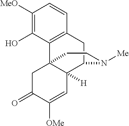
C1([MeO])=C(O)C2=C(C=C1)CC1C3([H])C2(CC(=O)C([OMe])=C3)CCN1[Me]
